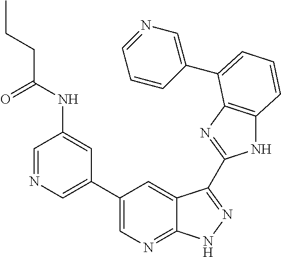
C1(C2=CN=C3C(=C2)C(C2=NC4=C(N2)C=CC=C4C2=CN=CC=C2)=NN3)=CN=CC(NC(CCC)=O)=C1
